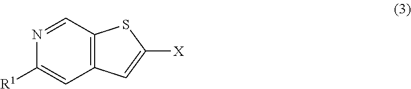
C12=C(C=NC([R1])=C1)SC([X])=C2
